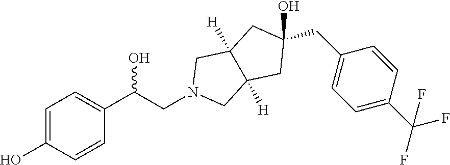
N1(CC(O)C2=CC=C(O)C=C2)CC2([H])C([H])(C1)CC(CC1=CC=C(C(F)(F)F)C=C1)(O)C2
